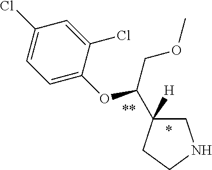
C1C([H])(C(OC2=CC=C(Cl)C=C2Cl)COC)CCN1
